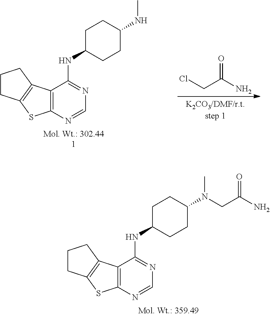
C12=C(N=CN=C1NC1CCC(N(C)CC(N)=O)CC1)SC1=C2CCC1.C12=C(N=CN=C1NC1CCC(NC)CC1)SC1=C2CCC1.O=C(N)CCl
